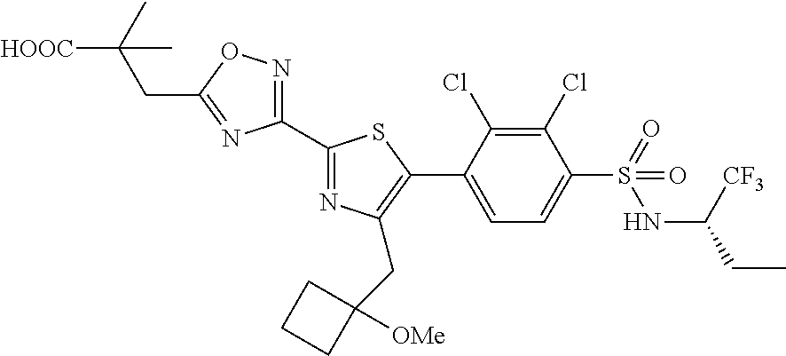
[HOOC]C(CC1=NC(C2=NC(CC3([OMe])CCC3)=C(C3=CC=C(S(NC(CC)[CF3])(=O)=O)C(Cl)=C3Cl)S2)=NO1)(C)C
